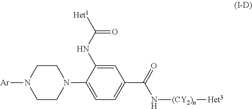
C1CN([Ar])CCN1C1=CC=C(C(=O)N[(CY2)n][Het3])C=C1NC([Het1])=O
